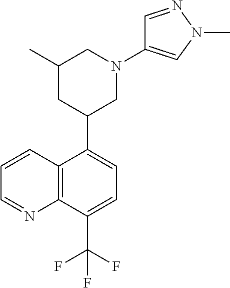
C1(C2CN(C3=CN(C)N=C3)CC(C)C2)=CC=C(C(F)(F)F)C2=C1C=CC=N2
